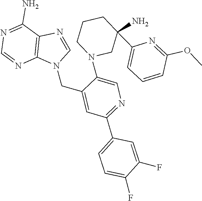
C1=NC2=C(N1CC1=CC(C3=CC=C(F)C(F)=C3)=NC=C1N1CC(C3=CC=CC(OC)=N3)(N)CCC1)N=CN=C2N
